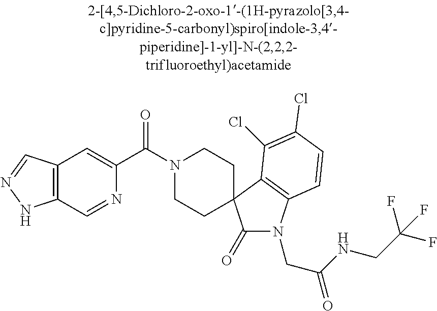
N1(C(C2=CC3=C(C=N2)NN=C3)=O)CCC2(CC1)C(=O)N(CC(NCC(F)(F)F)=O)C1=C2C(Cl)=C(Cl)C=C1
